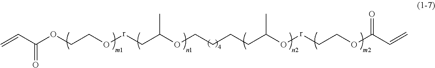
C=CC(OCCO[r]CC(OCCCCC(O[r]CCOC(C=C)=O)C)C)=O
